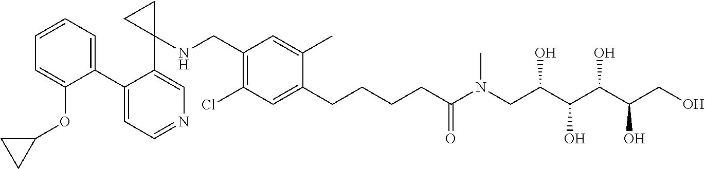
C1(C2=CC=CC=C2OC2CC2)=CC=NC=C1C1(NCC2=C(Cl)C=C(CCCCC(N(CC(C(O)C(O)C(CO)O)O)C)=O)C(C)=C2)CC1
